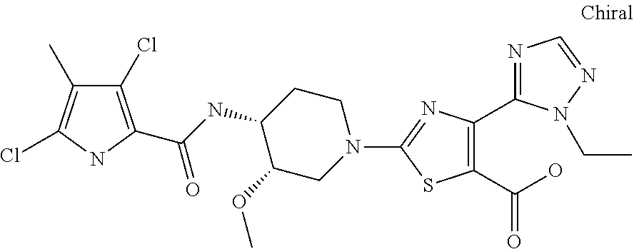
C1CC(NC(=O)C2=C(Cl)C(C)=C(Cl)N2)C(OC)CN1C1=NC(C2=NC=NN2CC)=C(C(O)=O)S1
